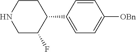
C1CNCC(F)C1C1=CC=C([OBn])C=C1
